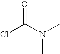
O=C(N(C)C)Cl
